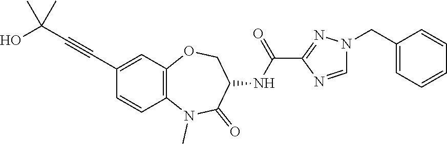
C1(C#CC(C)(C)O)=CC2=C(C=C1)N(C)C(=O)C(NC(=O)C1=NN(CC3=CC=CC=C3)C=N1)CO2
